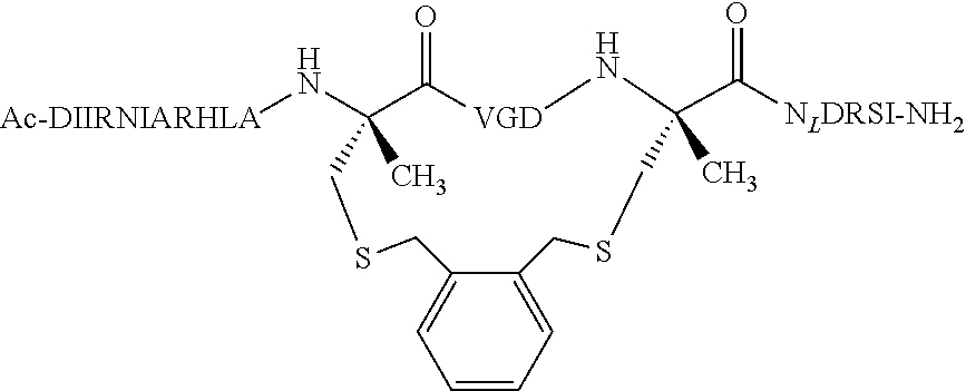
N([Ac-DIIRNIARHLA])C1(C)C(=O)[VGD]NC(C([NLDRSI-NH2])=O)(C)CSCC2=CC=CC=C2CSC1
